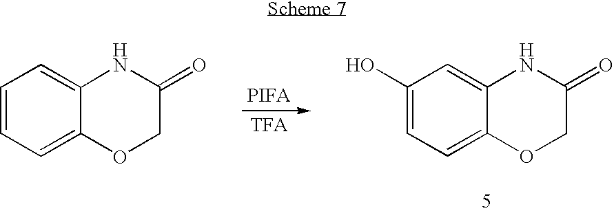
C1(O)=CC=C2C(=C1)NC(=O)CO2.C1=CC=C2C(=C1)NC(=O)CO2
